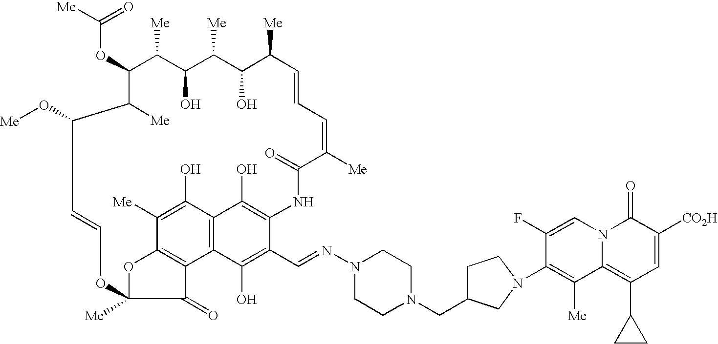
C(OC1C([Me])C(O[Me])C=COC2([Me])OC3=C(C4=C(C(O)=C(NC(=O)C([Me])=CC=CC([Me])C(O)C([Me])C(O)C1[Me])C(C=NN1CCN(CC5CCN(C6=C([Me])C7=C(C8CC8)C=C([CO2H])C(=O)N7C=C6F)C5)CC1)=C4O)C(O)=C3[Me])C2=O)([Me])=O
